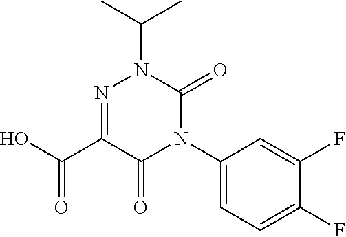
N1=C(C(O)=O)C(=O)N(C2=CC=C(F)C(F)=C2)C(=O)N1C(C)C
